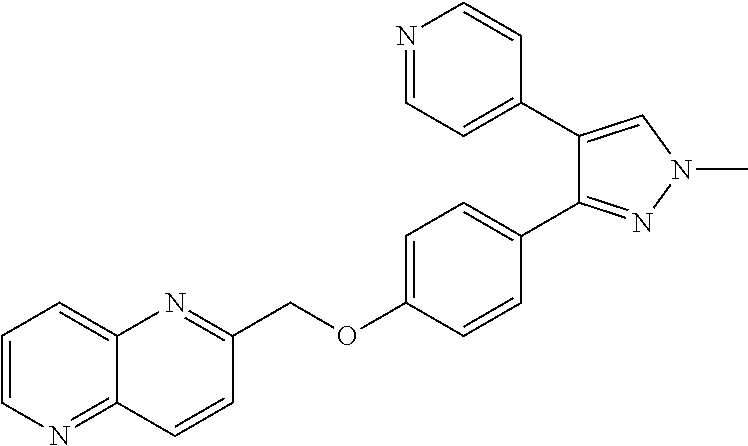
C1=CN=C2C(=C1)N=C(COC1=CC=C(C3=NN(C)C=C3C3=CC=NC=C3)C=C1)C=C2
